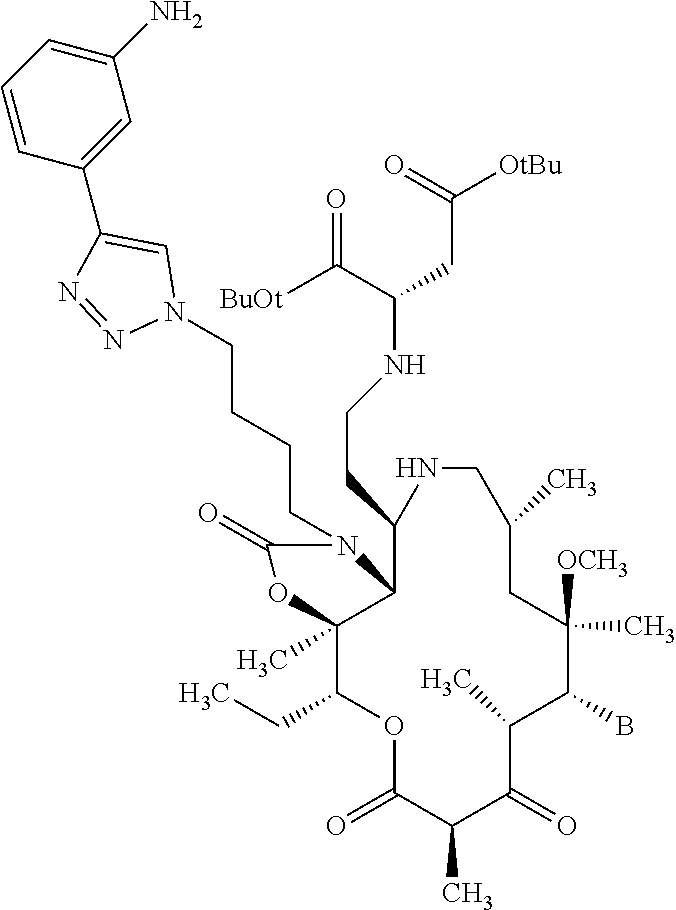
O1C(=O)C(C)C(=O)C(C)C(B)C([OCH3])(C)CC(C)CNC(CCNC(CC([OtBu])=O)C([BuOt])=O)C2C(C)(C1CC)OC(=O)N2CCCCN1C=C(C2=CC(N)=CC=C2)N=N1
